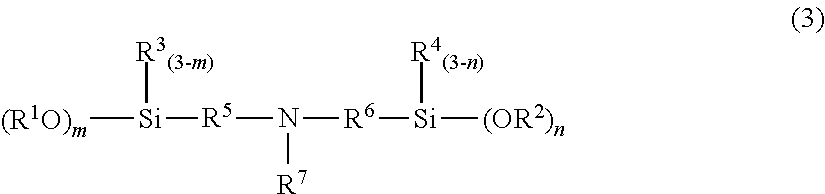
[(R1O)m][Si]([R3(3-m)])[R5]N([R6][Si]([(OR2)n])[R4(3-n)])[R7]
